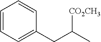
C1(CC(C)[CO2CH3])=CC=CC=C1
